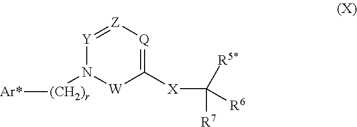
C1([X]C([R7])([R5*])[R6])=[Q][Z]=[Y]N([(CH2)r][Ar*])[W]1
